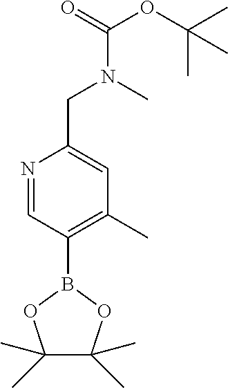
N1=CC(B2OC(C)(C)C(C)(C)O2)=C(C)C=C1CN(C(OC(C)(C)C)=O)C
